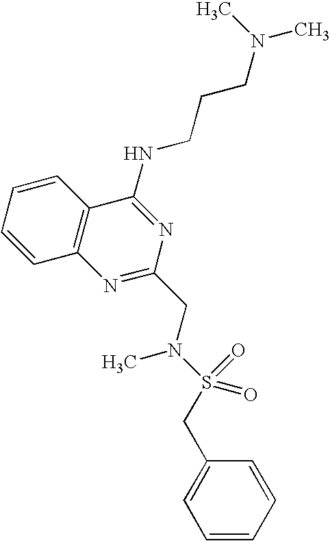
C1=CC=CC2=C1N=C(CN(S(CC1=CC=CC=C1)(=O)=O)C)N=C2NCCCN(C)C
